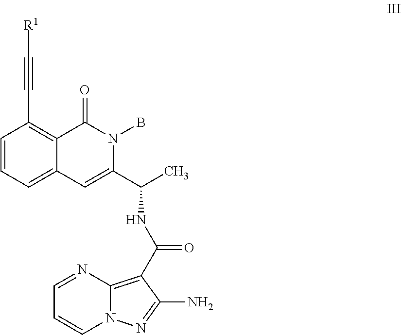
C1=NC2=C(C(NC(C)C3=CC4=CC=CC(C#C[R1])=C4C(=O)N3B)=O)C(N)=NN2C=C1
